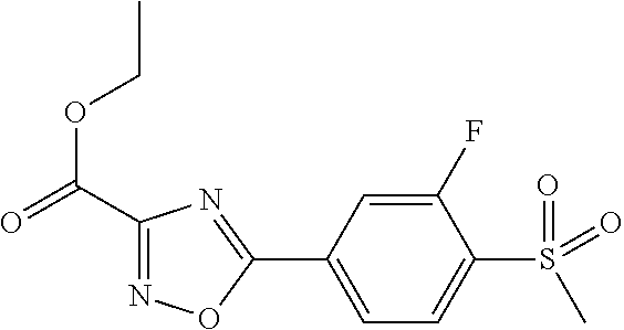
C1(C(OCC)=O)=NOC(C2=CC=C(S(=O)(=O)C)C(F)=C2)=N1
